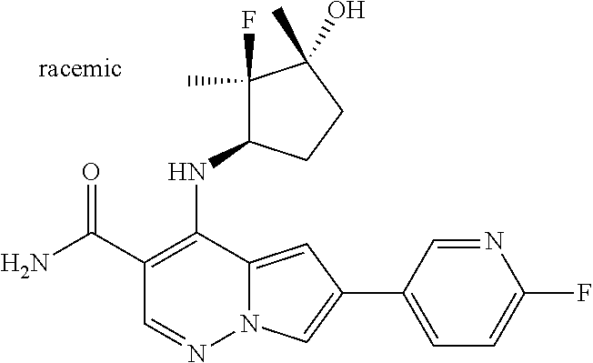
N12C(=CC(C3=CC=C(F)N=C3)=C1)C(NC1C(F)(C)C(O)(C)CC1)=C(C(N)=O)C=N2
